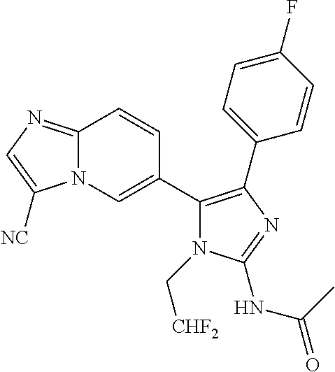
N12C(=NC=C1[NC])C=CC(C1=C(C3=CC=C(F)C=C3)N=C(NC(C)=O)N1C[CHF2])=C2
